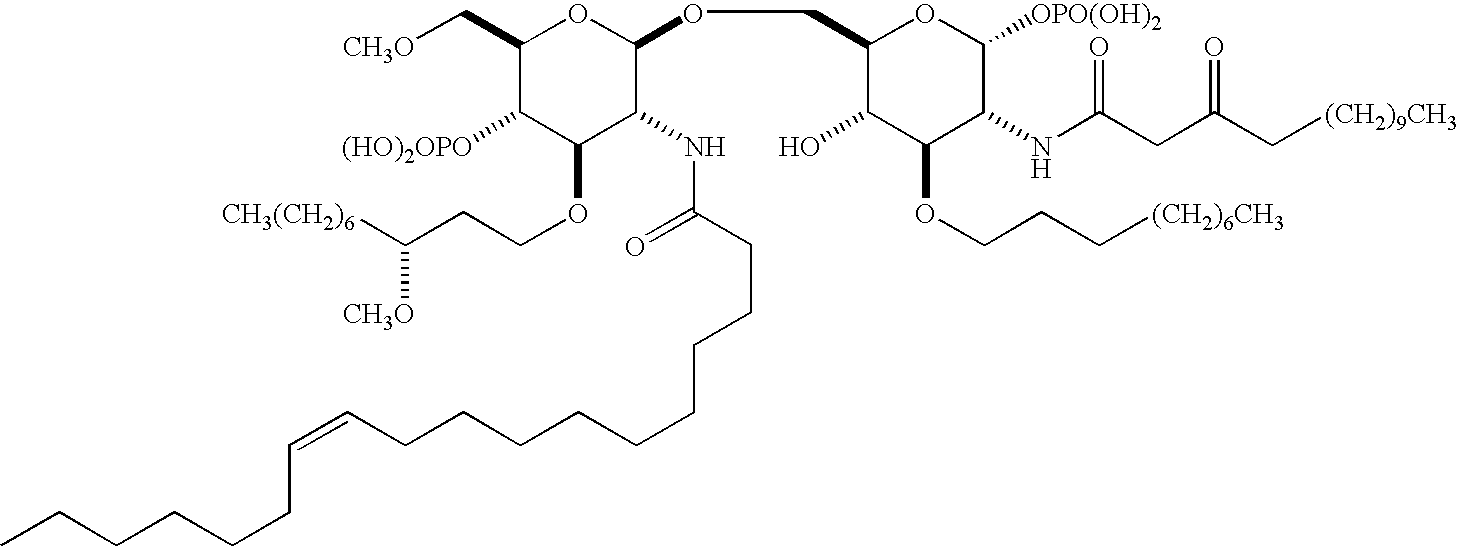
C1(C[CH3O])C([(HO)2OPO])C(OCCC([CH3(CH2)6])[CH3O])C(NC(CCCCCCCCCC=CCCCCCC)=O)C(OCC2C(O)C(OCCC[(CH2)6CH3])C(NC(CC(C[(CH2)9CH3])=O)=O)C([OPO(OH)2])O2)O1
